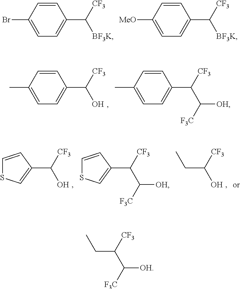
C1=CC(Br)=CC=C1C([BF3K])[CF3].C1=CC([MeO])=CC=C1C([BF3K])[CF3].C1=CC(C)=CC=C1C(O)[CF3].C1=CC(C)=CC=C1C(C([OH])[F3C])[CF3].C1(C(C([OH])[F3C])[CF3])=CSC=C1.C1(C(O)[CF3])=CSC=C1.C(C(O)[CF3])C.C(C(C([OH])[F3C])[CF3])C
